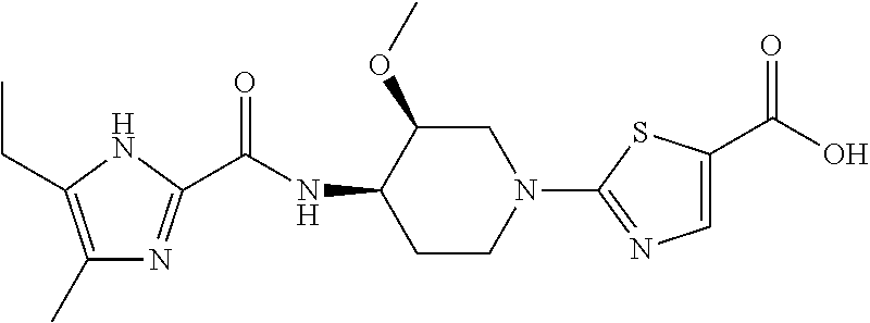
C1(C)=C(CC)NC(C(NC2CCN(C3=NC=C(C(O)=O)S3)CC2OC)=O)=N1
